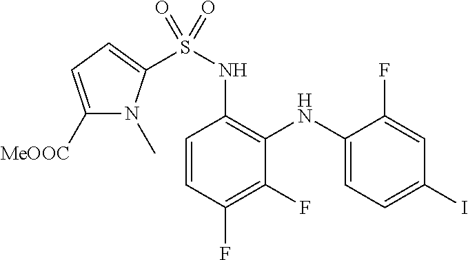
C1(NS(C2=CC=C([MeOOC])N2C)(=O)=O)=C(NC2=CC=C(I)C=C2F)C(F)=C(F)C=C1
